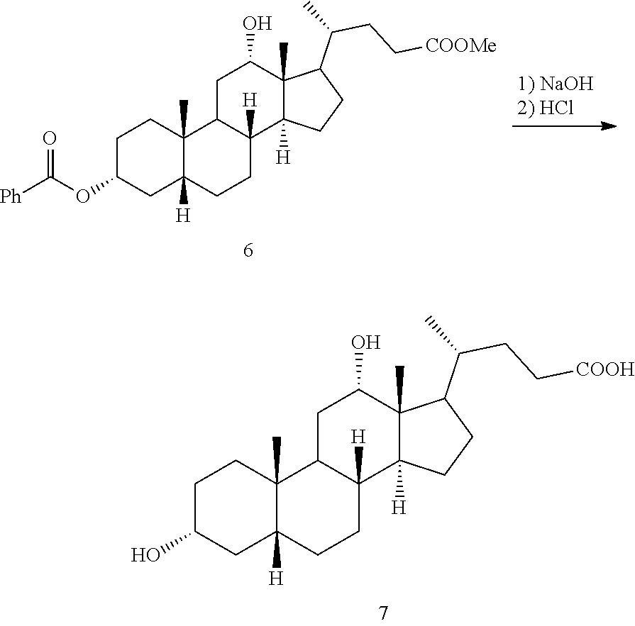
C1C(O)CC2([H])C(C)(C1)C1C([H])(CC2)C2([H])C(C)(C(O)C1)C(C(C)CC[COOH])CC2.C1C(OC([Ph])=O)CC2([H])C(C)(C1)C1C([H])(CC2)C2([H])C(C)(C(O)C1)C(C(C)CC[COOMe])CC2
